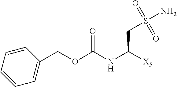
C1(COC(NC([X5])CS(N)(=O)=O)=O)=CC=CC=C1
